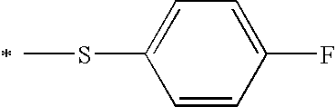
C1=CC(F)=CC=C1SC
